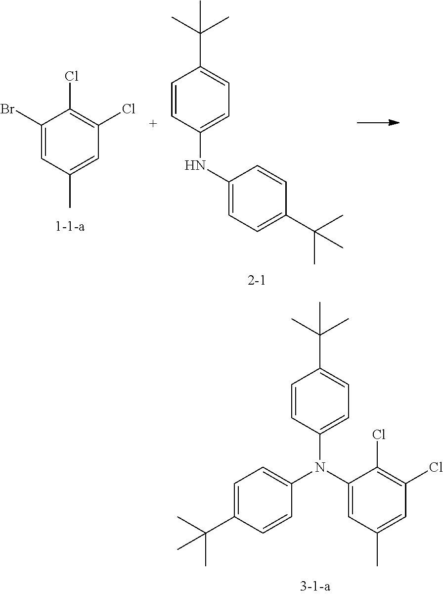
C1=CC(N(C2=CC(C)=CC(Cl)=C2Cl)C2=CC=C(C(C)(C)C)C=C2)=CC=C1C(C)(C)C.C1(Br)=CC(C)=CC(Cl)=C1Cl.C1=CC(NC2=CC=C(C(C)(C)C)C=C2)=CC=C1C(C)(C)C
